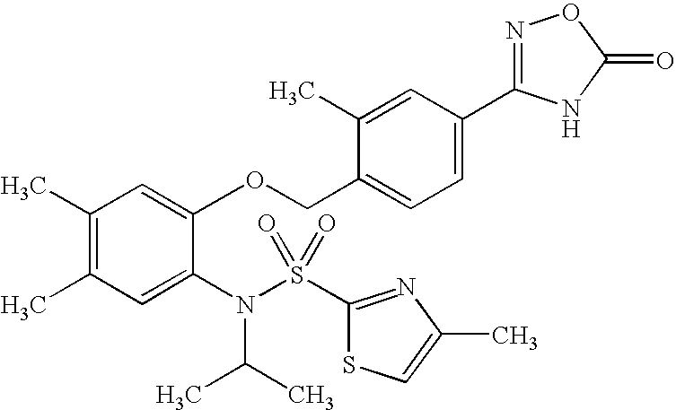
C1(C)=C(C)C=C(N(C(C)C)S(=O)(=O)C2=NC(C)=CS2)C(OCC2=CC=C(C3=NOC(=O)N3)C=C2C)=C1
